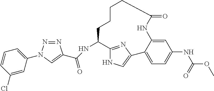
N(C1C2=NC(=CN2)C2=CC=C(NC(OC)=O)C=C2NC(=O)CCCC1)C(=O)C1=CN(C2=CC=CC(Cl)=C2)N=N1
